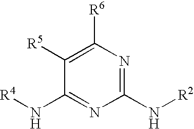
C1([R5])=C([R6])N=C(N[R2])N=C1N[R4]
